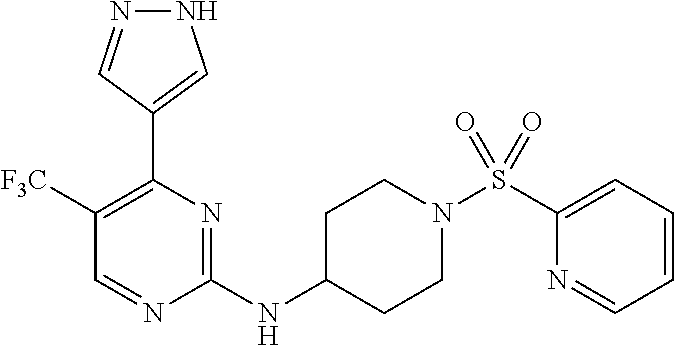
N(C1=NC(C2=CNN=C2)=C([F3C])C=N1)C1CCN(S(C2=CC=CC=N2)(=O)=O)CC1
